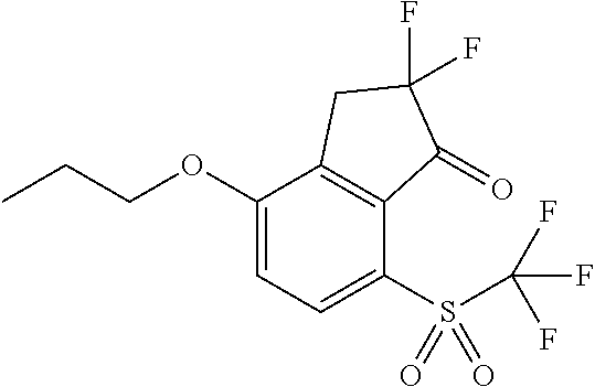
C1(OCCC)=CC=C(S(=O)(=O)C(F)(F)F)C2=C1CC(F)(F)C2=O
